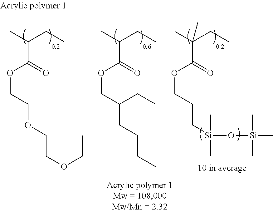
C(C(=O)OCCOCCOCC)(CC)C.C(C(=O)OCC(CCCC)CC)(CC)C.C(C(=O)OCCC[Si](C)(O[Si](C)(C)C)C)(CC)(C)C
